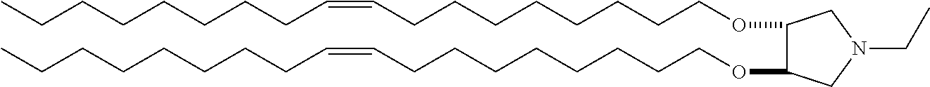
O(CCCCCCCCC=CCCCCCCCC)C1C(OCCCCCCCCC=CCCCCCCCC)CN(CC)C1
